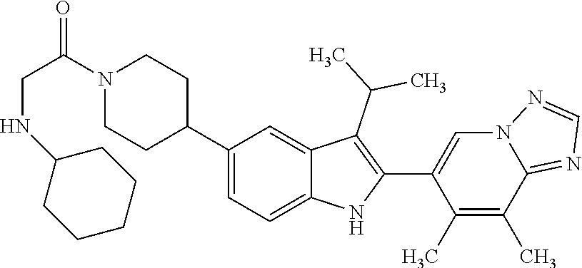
C1(C2CCN(C(CNC3CCCCC3)=O)CC2)=CC=C2C(=C1)C(C(C)C)=C(C1=CN3C(=NC=N3)C(C)=C1C)N2
